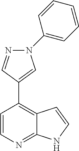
C1=CN=C2C(=C1C1=CN(C3=CC=CC=C3)N=C1)C=CN2
